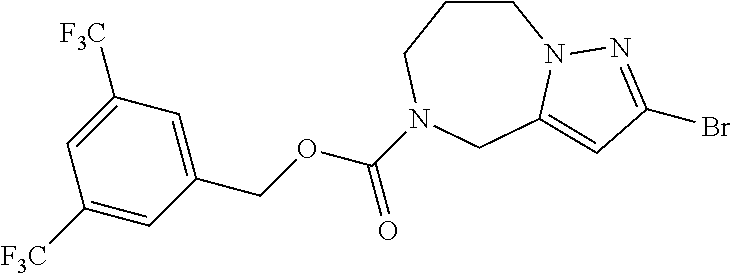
C1(COC(N2CCCN3C(=CC(Br)=N3)C2)=O)=CC([F3C])=CC([F3C])=C1
